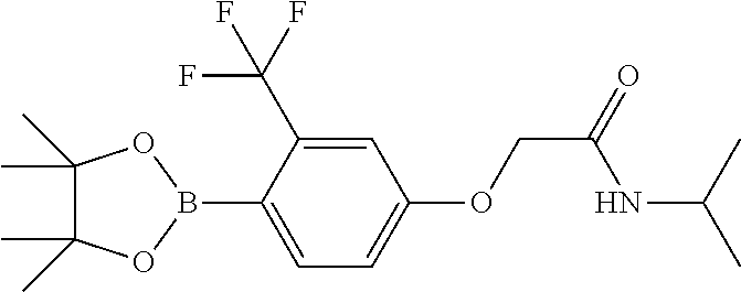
C1=C(B2OC(C)(C)C(C)(C)O2)C(C(F)(F)F)=CC(OCC(NC(C)C)=O)=C1
